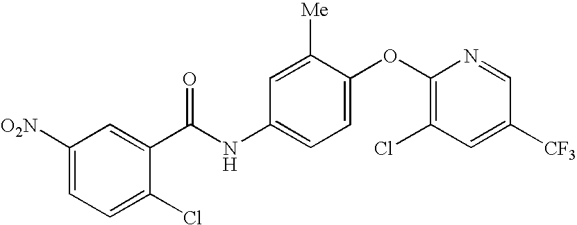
C1([O2N])=CC=C(Cl)C(C(NC2=CC=C(OC3=C(Cl)C=C([CF3])C=N3)C([Me])=C2)=O)=C1
